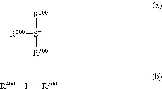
[R100][S+]([R200])[R300].[R400][I+][R500]
